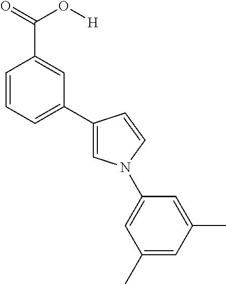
C1=CC=C(C2=CN(C3=CC(C)=CC(C)=C3)C=C2)C=C1C(=O)O[H]
